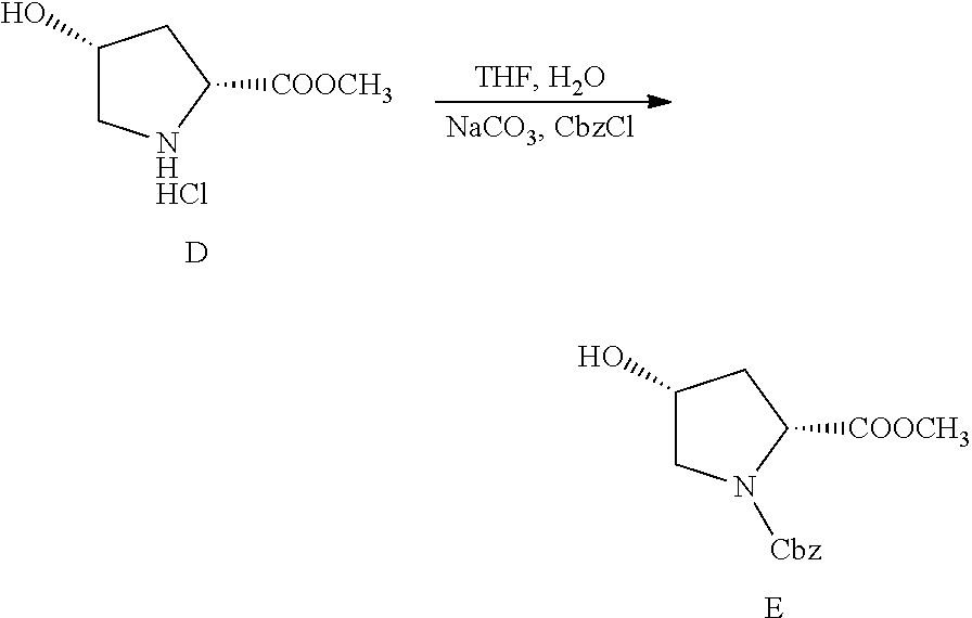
C1(O)CN([Cbz])C([COOCH3])C1.[E].C1(O)C[NHHCl]C([COOCH3])C1.[D]
